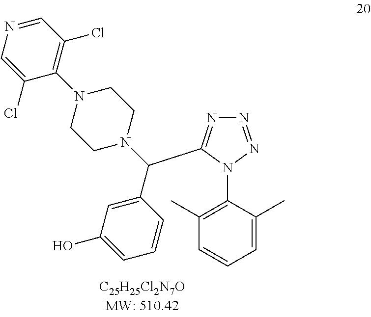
C(C1=CC(O)=CC=C1)(N1CCN(C2=C(Cl)C=NC=C2Cl)CC1)C1=NN=NN1C1=C(C)C=CC=C1C
